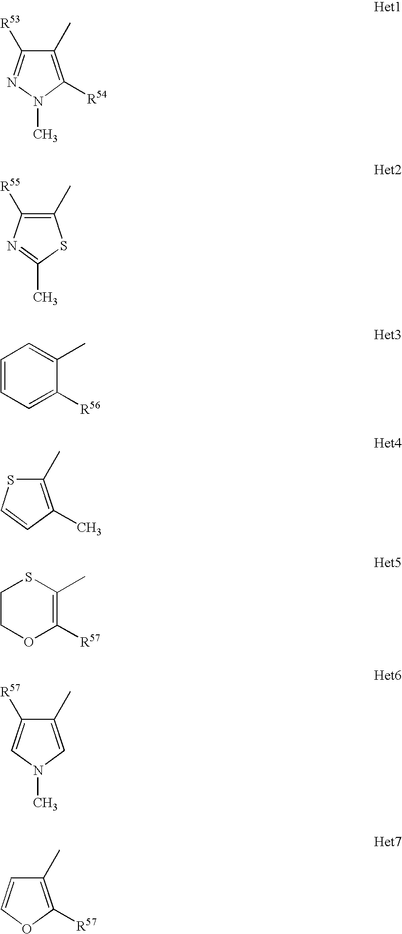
C1([R53])=NN(C)C([R54])=C1C.C1([R55])=C(C)SC(C)=N1.C1=CC=C([R56])C(C)=C1.S1C(C)=C(C)C=C1.C1COC([R57])=C(C)S1.C1([R57])=CN(C)C=C1C.C1=COC([R57])=C1C
